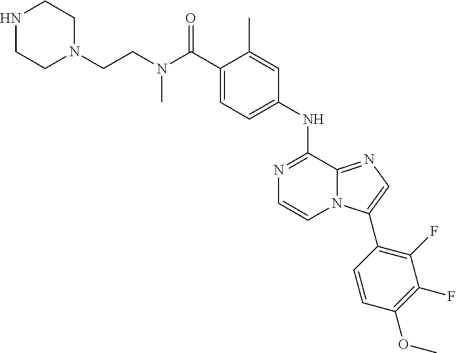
C1(NC2=NC=CN3C2=NC=C3C2=C(F)C(F)=C(OC)C=C2)=CC=C(C(N(CCN2CCNCC2)C)=O)C(C)=C1
